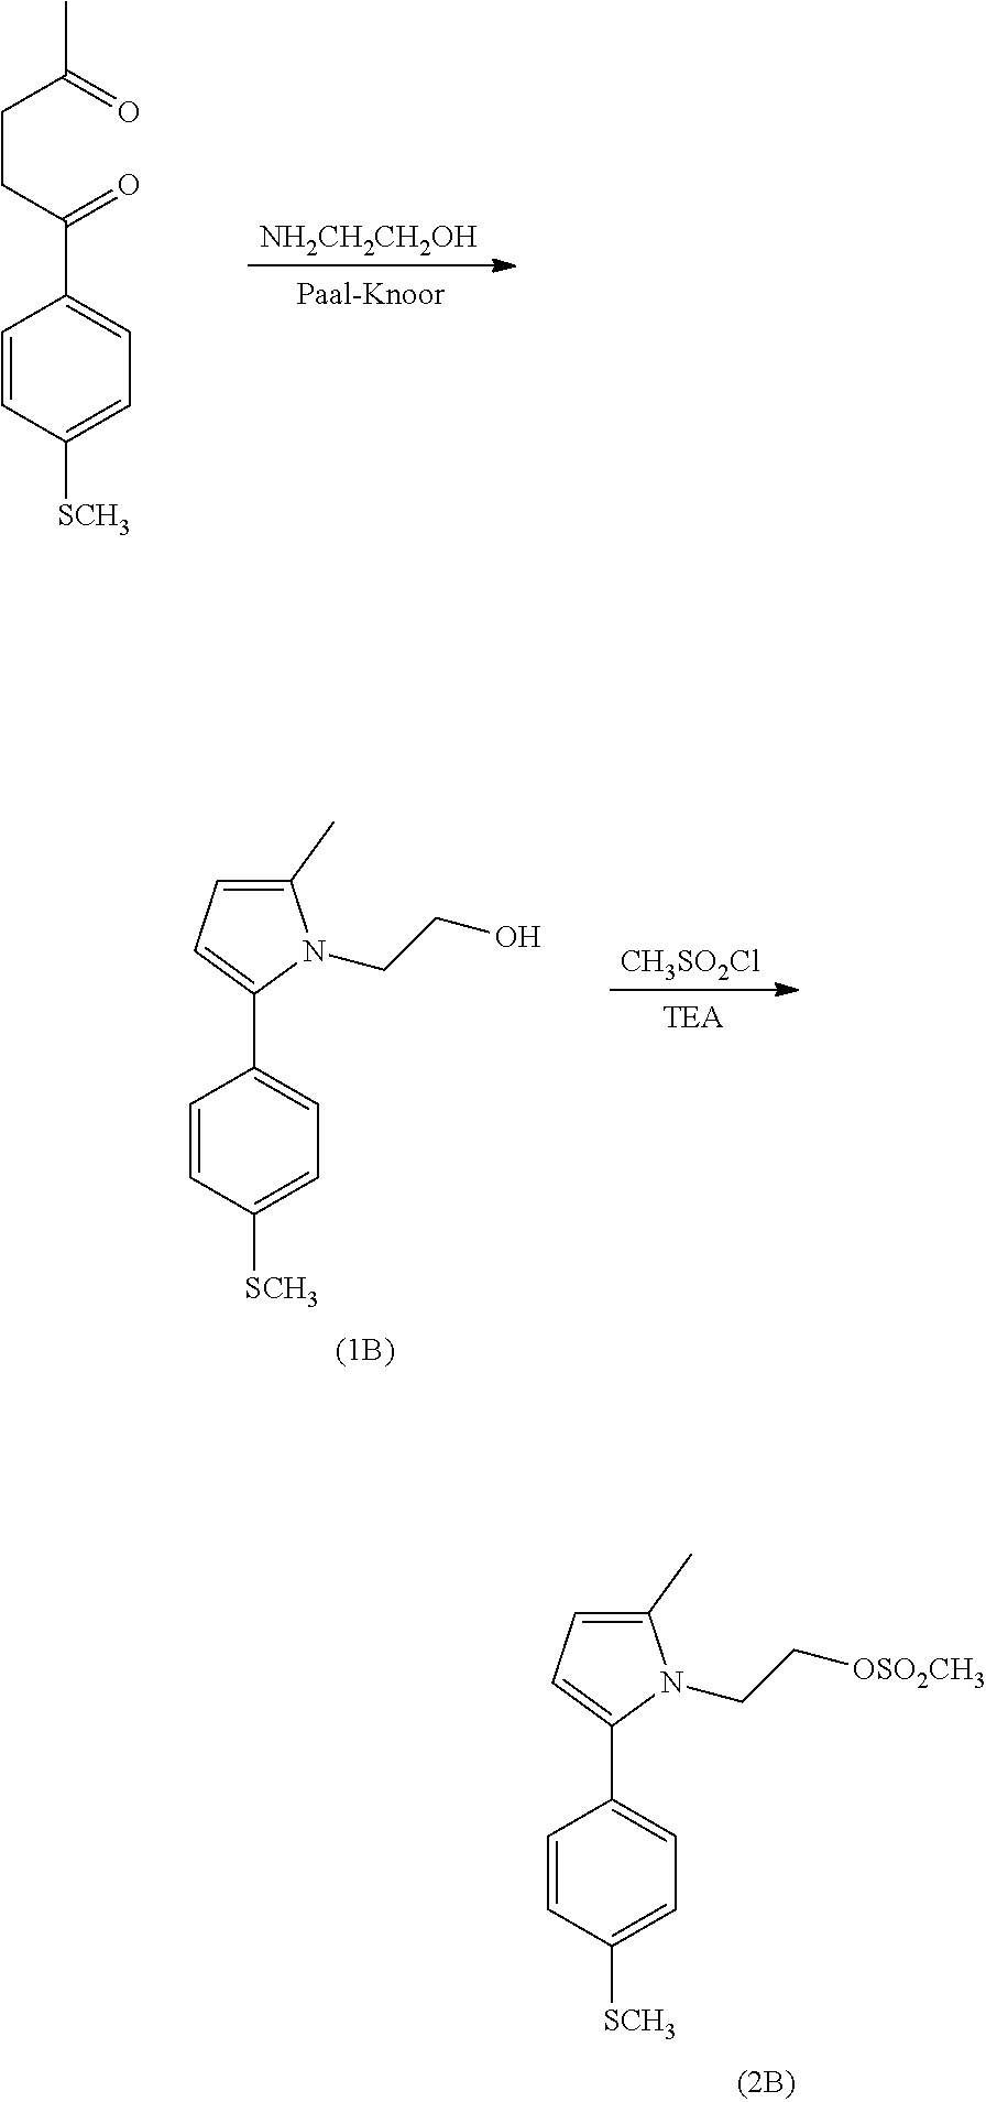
C1=CC([SCH3])=CC=C1C(CCC(C)=O)=O.[NH2CH2CH2OH].C1=CC([SCH3])=CC=C1C1=CC=C(C)N1CCO.[CH3SO2Cl].C1=CC([SCH3])=CC=C1C1=CC=C(C)N1CC[OSO2CH3]
